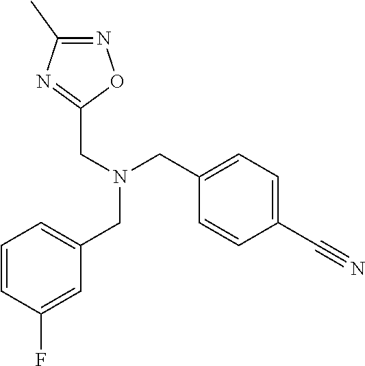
N1=C(C)N=C(CN(CC2=CC=CC(F)=C2)CC2=CC=C(C#N)C=C2)O1
